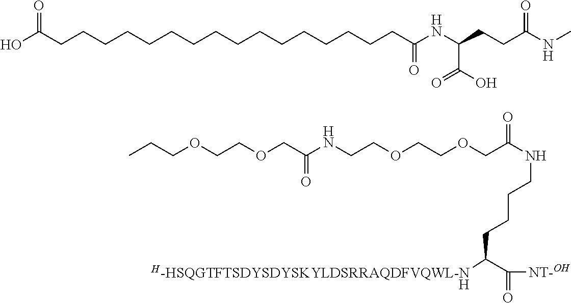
[H].[H-HSQGTFTSDYSDYSKYLDSRRAQDFVQWL-N]C(C(=O)[NT-OH])CCCCNC(COCCOCCNC(=O)COCCOCCC)=O.N(C(CCC(NC(=O)CCCCCCCCCCCCCCCCC(O)=O)C(O)=O)=O)C
